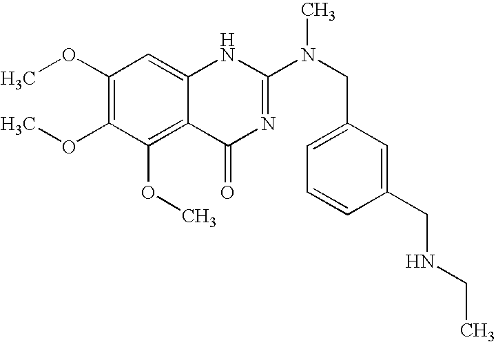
C1(OC)=C(OC)C(OC)=C2C(=C1)NC(N(CC1=CC=CC(CNCC)=C1)C)=NC2=O
